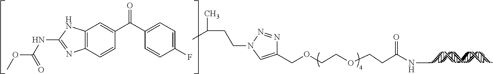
C1(COCCOCCC(NC)=O)=CN(CCC(C)C)N=N1.C1(F)=CC=C(C(C2=CC3=C(C=C2)N=C(NC(OC)=O)N3)=O)C=C1
